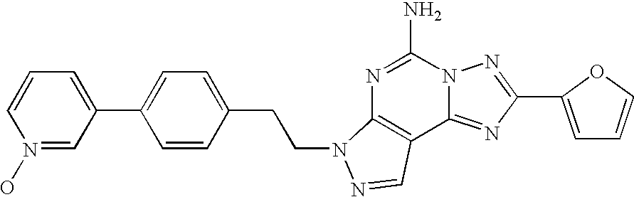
N1=C(N)N2C(=NC(C3=CC=CO3)=N2)C2=C1N(CCC1=CC=C(C3=CC=CN(O)=C3)C=C1)N=C2
